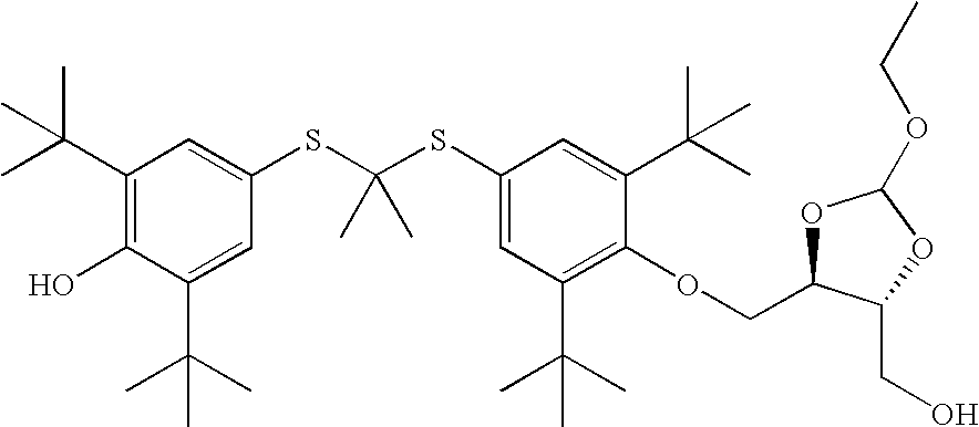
C1(C(C)(C)C)=C(O)C(C(C)(C)C)=CC(SC(SC2=CC(C(C)(C)C)=C(OCC3OC(OCC)OC3CO)C(C(C)(C)C)=C2)(C)C)=C1
